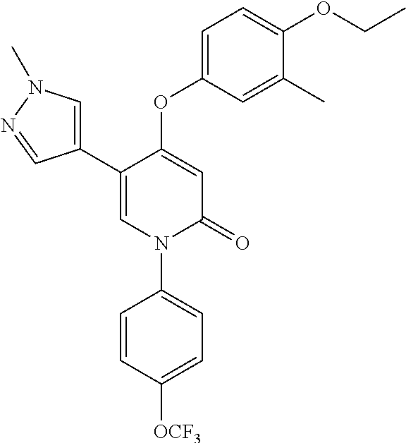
C1=C(OC2=CC=C(OCC)C(C)=C2)C(C2=CN(C)N=C2)=CN(C2=CC=C([OCF3])C=C2)C1=O
